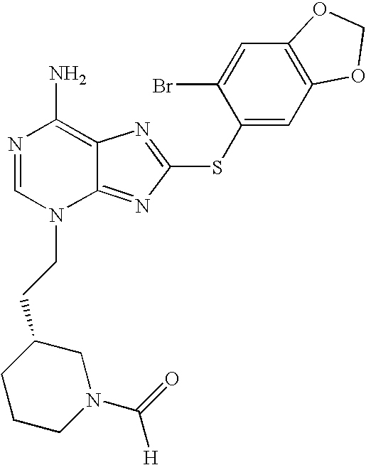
N1=CN(CCC2CN(C([H])=O)CCC2)C2=NC(SC3=CC4=C(C=C3Br)OCO4)=NC2=C1N
